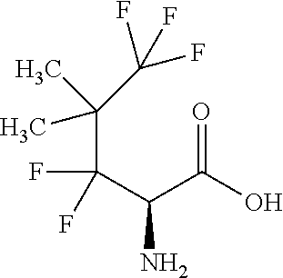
C(C(N)C(=O)O)(C(C)(C)C(F)(F)F)(F)F
